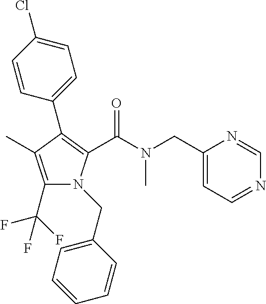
C1(C2=C(C(=O)N(C)CC3=CC=NC=N3)N(CC3=CC=CC=C3)C(C(F)(F)F)=C2C)=CC=C(Cl)C=C1
